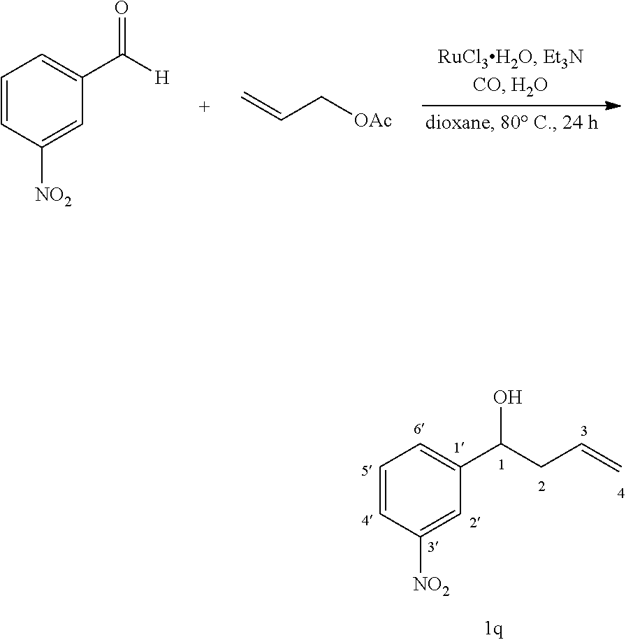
C1=CC([NO2])=CC(C(CC=C)O)=C1.C1=CC([NO2])=CC(C([H])=O)=C1.C=CC[OAc]
